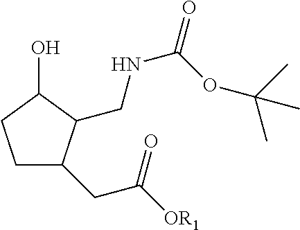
C1CC(O)C(CNC(OC(C)(C)C)=O)C1CC([OR1])=O
